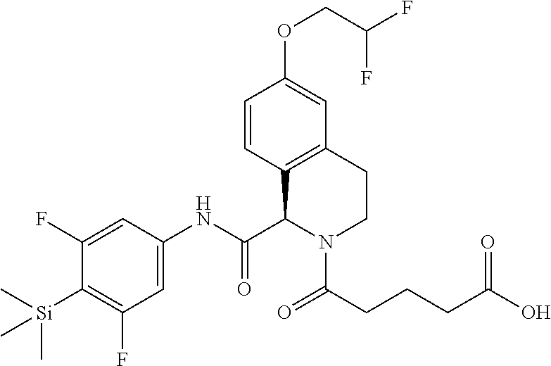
C1(F)=CC(NC(C2N(C(CCCC(O)=O)=O)CCC3=C2C=CC(OCC(F)F)=C3)=O)=CC(F)=C1[Si](C)(C)C
